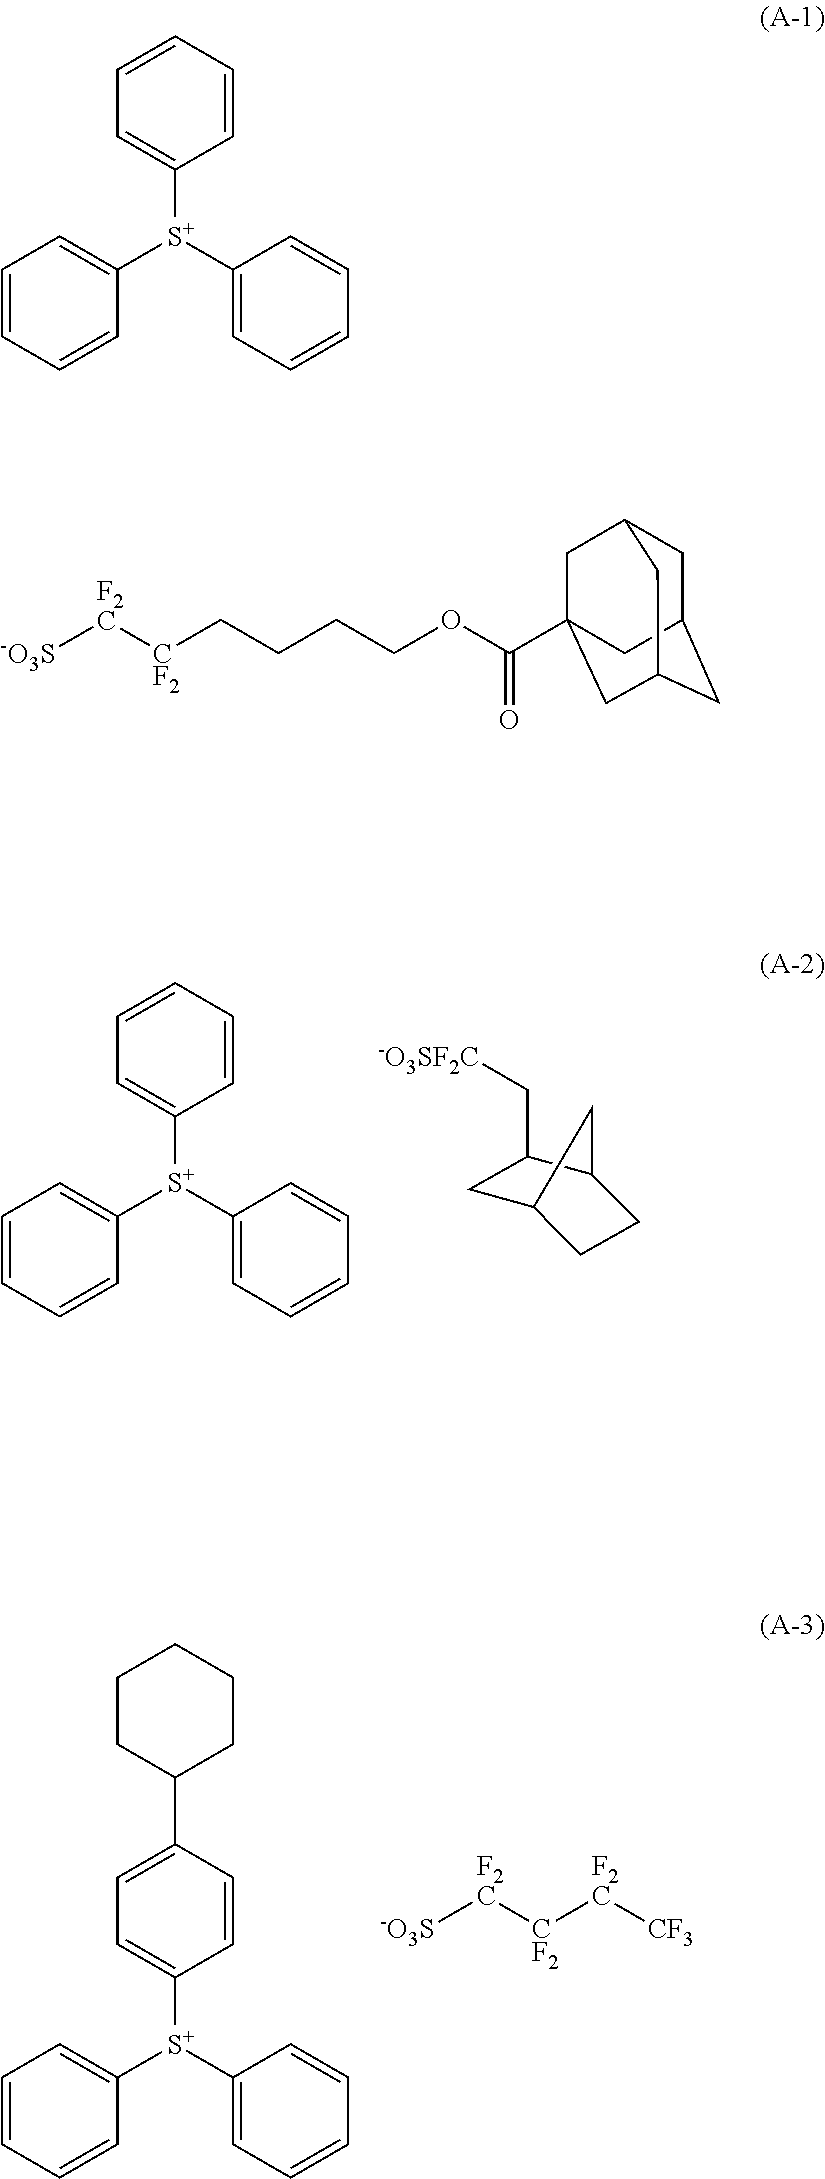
C1=CC=CC([S+](C2=CC=CC=C2)C2=CC=CC=C2)=C1.C([-O3SF2C])C1CC2CCC1C2.C1=CC=CC([S+](C2=CC=CC=C2)C2=CC=C(C3CCCCC3)C=C2)=C1.[-O3S][F2C][CF2][F2C][CF3].C1=CC=CC([S+](C2=CC=CC=C2)C2=CC=CC=C2)=C1.[-O3S][F2C][CF2]CCCCOC(C12CC3CC(CC(C1)C3)C2)=O
